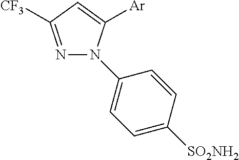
N1=C([CF3])C=C([Ar])N1C1=CC=C([SO2NH2])C=C1
